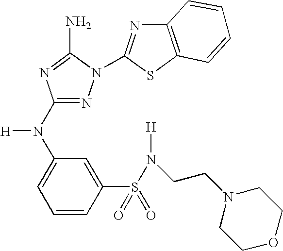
N1=C(N(C2=CC=CC(S(=O)(=O)N([H])CCN3CCOCC3)=C2)[H])N=C(N)N1C1=NC2=C(S1)C=CC=C2
